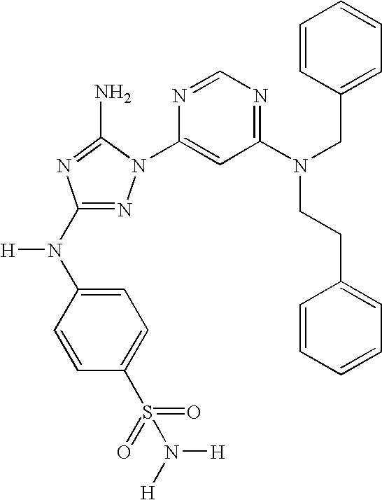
N1=C(N(C2=CC=C(S(=O)(=O)N([H])[H])C=C2)[H])N=C(N)N1C1=CC(N(CC2=CC=CC=C2)CCC2=CC=CC=C2)=NC=N1
